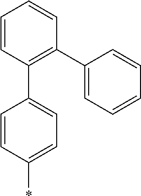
C1=CC=CC(C2=CC=CC=C2)=C1C1=CC=C(*)C=C1
